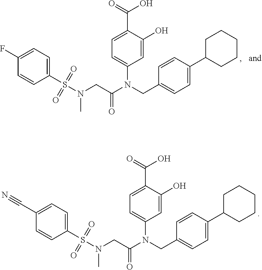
C1(C#N)=CC=C(S(N(C)CC(N(C2=CC=C(C(O)=O)C(O)=C2)CC2=CC=C(C3CCCCC3)C=C2)=O)(=O)=O)C=C1.C1(F)=CC=C(S(N(C)CC(N(C2=CC=C(C(O)=O)C(O)=C2)CC2=CC=C(C3CCCCC3)C=C2)=O)(=O)=O)C=C1
